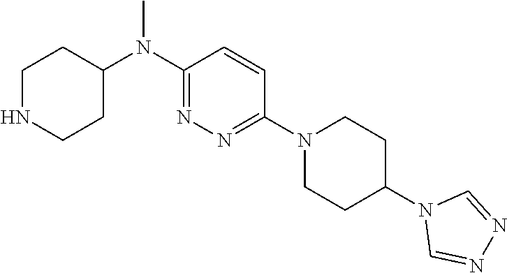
C1NCCC(N(C2=NN=C(N3CCC(N4C=NN=C4)CC3)C=C2)C)C1
